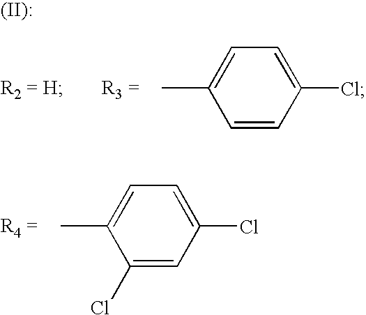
C1(Cl)=CC(Cl)=CC=C1C.C1=CC(Cl)=CC=C1C
